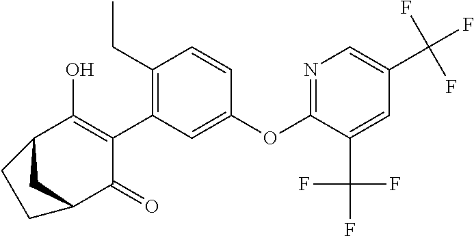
C1(OC2=NC=C(C(F)(F)F)C=C2C(F)(F)F)=CC(C2=C(O)C3CC(C2=O)CC3)=C(CC)C=C1
